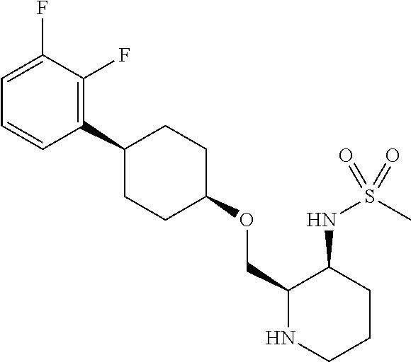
C1(C2CCC(OCC3NCCCC3NS(C)(=O)=O)CC2)=C(F)C(F)=CC=C1
